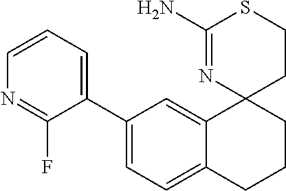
C1(C2=CC=CN=C2F)=CC=C2C(=C1)C1(CCC2)CCSC(N)=N1
